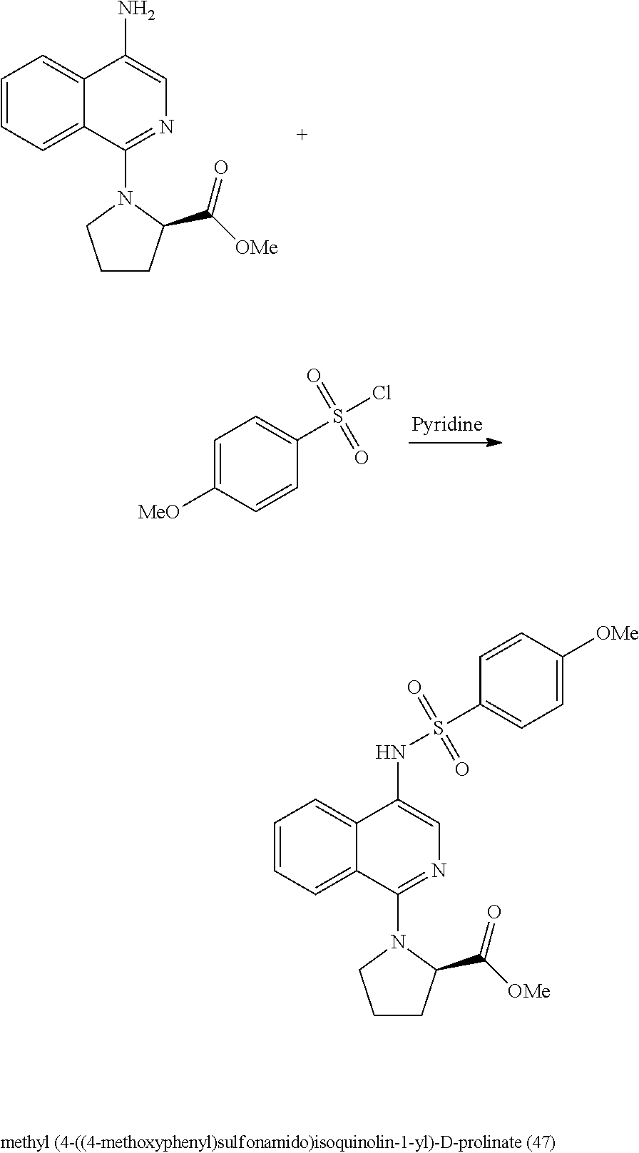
C1=C([MeO])C=CC(S(Cl)(=O)=O)=C1.C1=CC=C2C(=C1)C(N)=CN=C2N1CCCC1C([OMe])=O.C1=CC=C2C(=C1)C(NS(C1=CC=C([OMe])C=C1)(=O)=O)=CN=C2N1CCCC1C([OMe])=O
